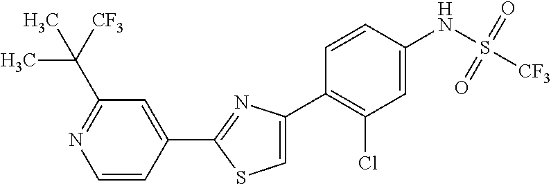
C1=CC(C2=NC(C3=C(Cl)C=C(NS([CF3])(=O)=O)C=C3)=CS2)=CC(C(C)([CF3])C)=N1
